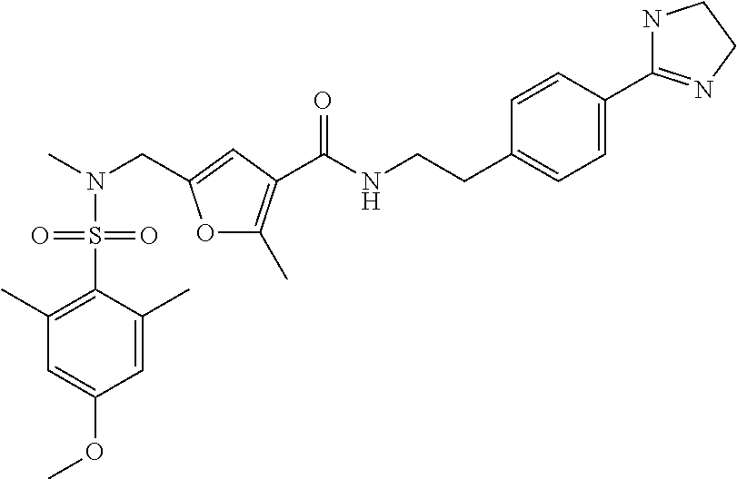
O1C(C)=C(C(NCCC2=CC=C(C3=NCCN3)C=C2)=O)C=C1CN(C)S(C1=C(C)C=C(OC)C=C1C)(=O)=O
